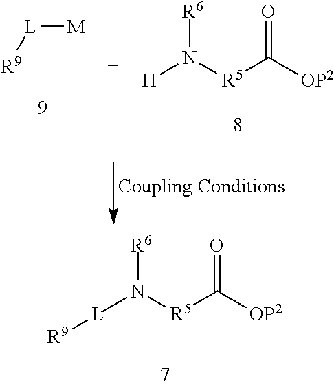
[L](N([R5]C([OP2])=O)[R6])[R9].[L]([M])[R9].[H]N([R5]C([OP2])=O)[R6]
